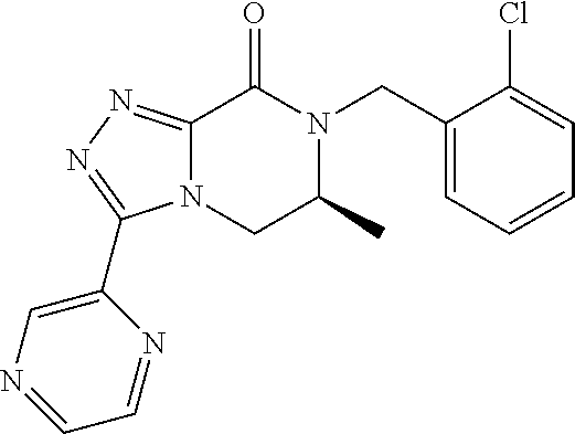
C12=NN=C(C3=CN=CC=N3)N1CC(C)N(CC1=CC=CC=C1Cl)C2=O
